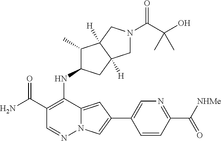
C1(C(N)=O)=C(NC2C(C)C3([H])C([H])(C2)CN(C(C(O)(C)C)=O)C3)C2=CC(C3=CN=C(C([NHMe])=O)C=C3)=CN2N=C1
